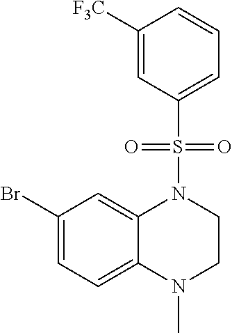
C1(Br)=CC=C2C(=C1)N(S(=O)(=O)C1=CC=CC([F3C])=C1)CCN2C
